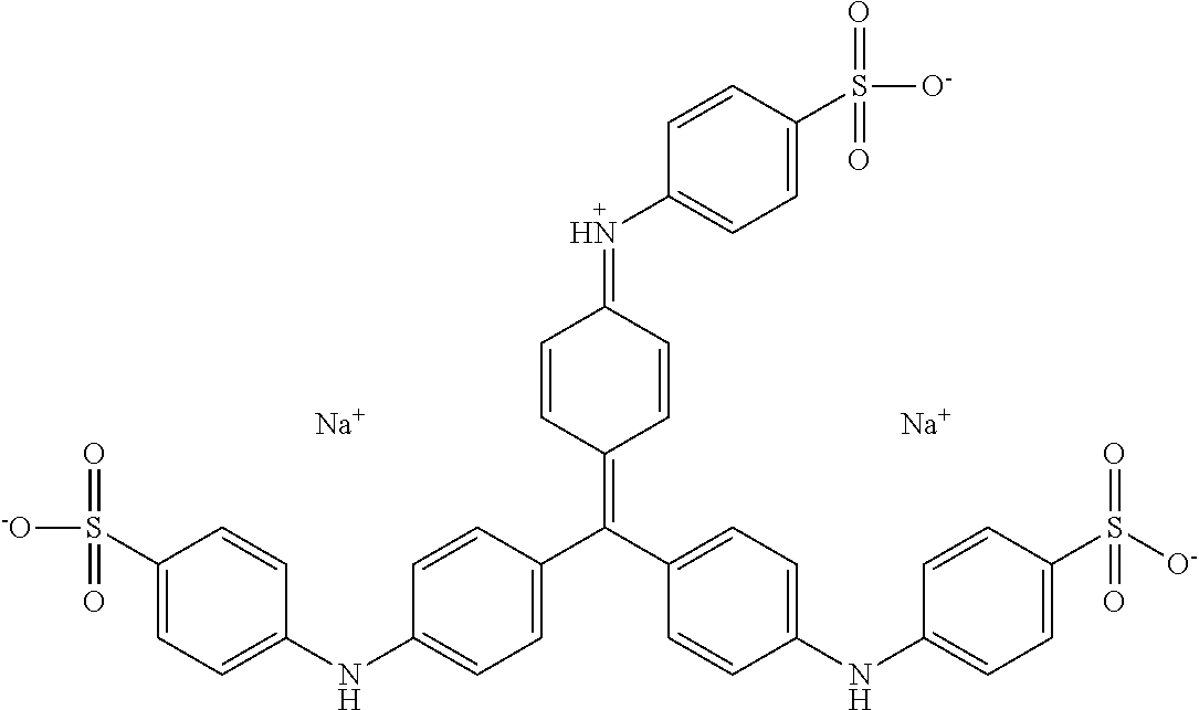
[-O]S(=O)(=O)C1=CC=C(NC2=CC=C(C(=C3C=CC(=NC4=CC=C(S([O-])(=O)=O)C=C4)C=C3)C3=CC=C(NC4=CC=C(S(=O)(=O)[O-])C=C4)C=C3)C=C2)C=C1.[Na].[Na]
